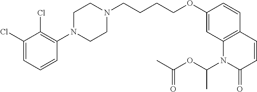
C1(Cl)=CC=CC(N2CCN(CCCCOC3=CC4=C(C=C3)C=CC(=O)N4C(OC(=O)C)C)CC2)=C1Cl
